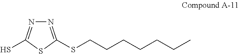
N1=C(SCCCCCCC)SC(S)=N1
